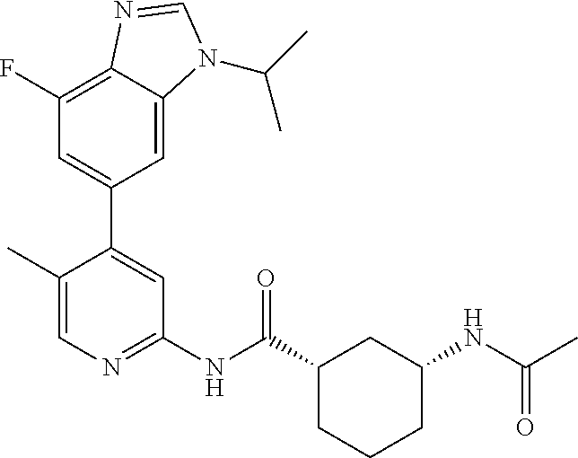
C1(C)=CN=C(NC(C2CC(NC(C)=O)CCC2)=O)C=C1C1=CC(F)=C2C(=C1)N(C(C)C)C=N2
